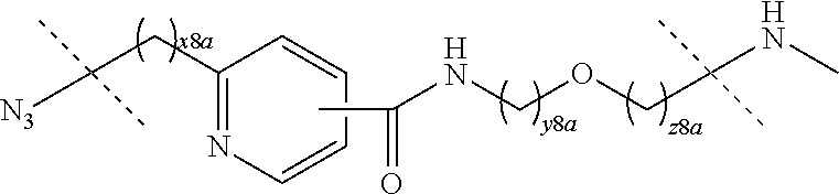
C1(CC([N3])(C)C)=NC=CC=C1.CC(NCOCC(NC)(C)C)=O
